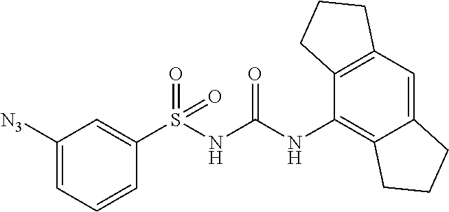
S(NC(NC1=C2C(=CC3=C1CCC3)CCC2)=O)(=O)(=O)C1=CC([N3])=CC=C1
